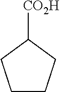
C1CCC([CO2H])C1
